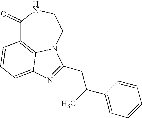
C1(=O)C2=C3N(CCN1)C(CC(C1=CC=CC=C1)C)=NC3=CC=C2
